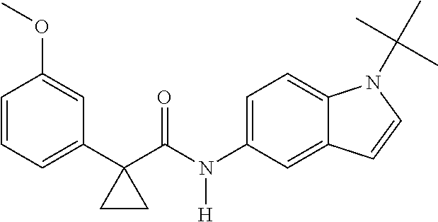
C1(C2(C(N(C3=CC=C4C(=C3)C=CN4C(C)(C)C)[H])=O)CC2)=CC=CC(OC)=C1
